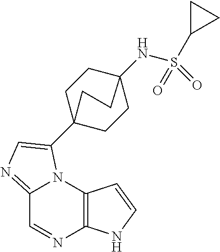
C12=NC=C(C34CCC(NS(=O)(=O)C5CC5)(CC3)CC4)N1C1=C(N=C2)NC=C1
